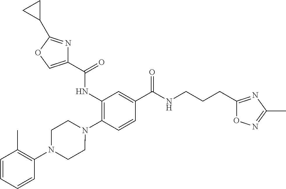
C1(NC(=O)C2=COC(C3CC3)=N2)=C(N2CCN(C3=C(C)C=CC=C3)CC2)C=CC(C(=O)NCCCC2=NC(C)=NO2)=C1
